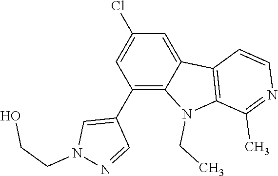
C1(C2=CN(CCO)N=C2)=C2C(=CC(Cl)=C1)C1=C(N2CC)C(C)=NC=C1
